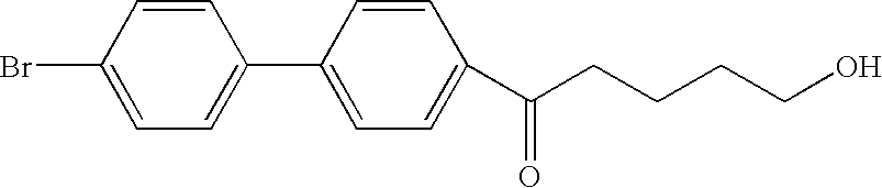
BrC1=CC=C(C2=CC=C(C(CCCCO)=O)C=C2)C=C1
